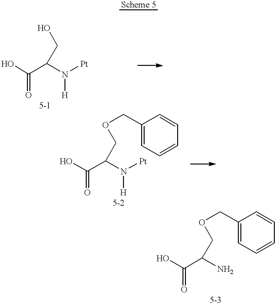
OC(C(N([Pt])[H])CO)=O.OC(C(N([Pt])[H])COCC1=CC=CC=C1)=O.OC(C(N)COCC1=CC=CC=C1)=O
